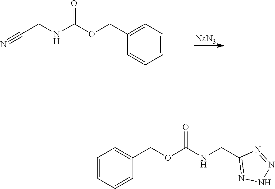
C1=CC=C(COC(NCC#N)=O)C=C1.[NaN3].C1(CNC(OCC2=CC=CC=C2)=O)=NNN=N1
